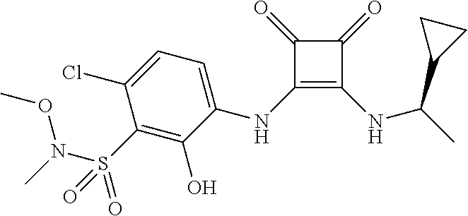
C1(=O)C(=O)C(NC2=CC=C(Cl)C(S(N(OC)C)(=O)=O)=C2O)=C1NC(C)C1CC1
